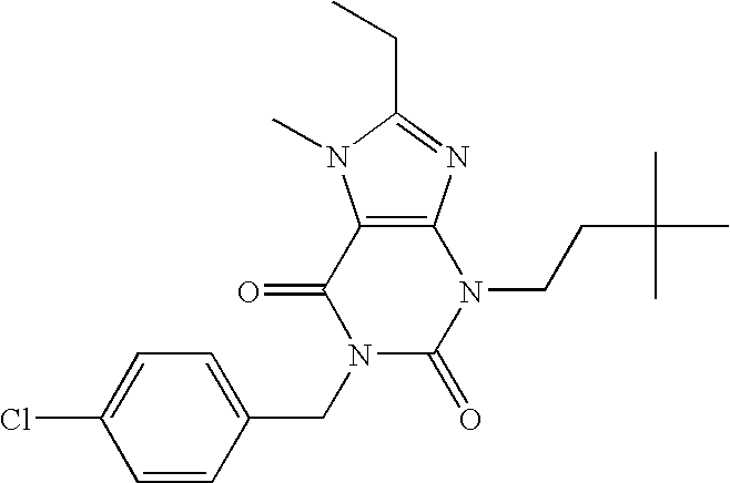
C12=C(N=C(CC)N1C)N(CCC(C)(C)C)C(=O)N(CC1=CC=C(Cl)C=C1)C2=O
